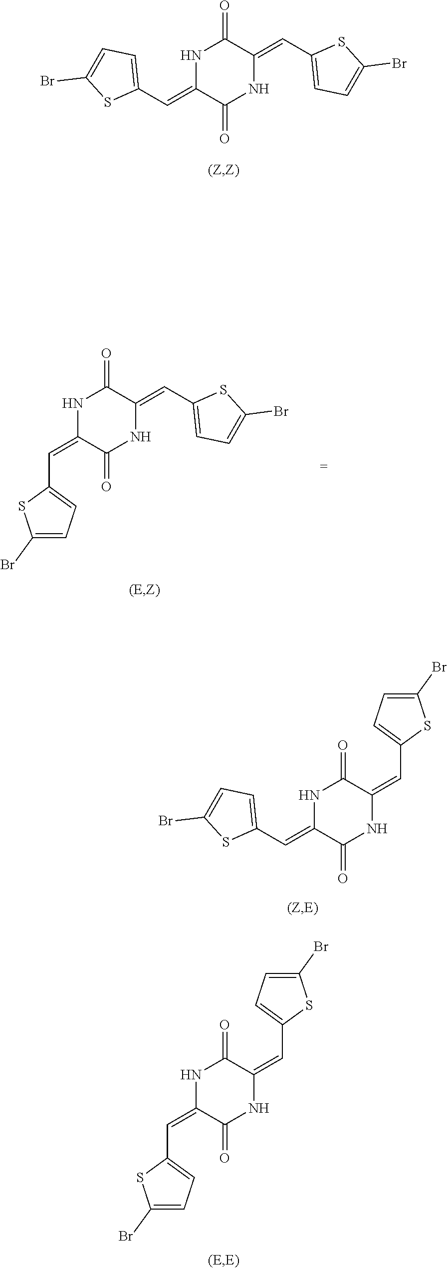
N1C(=CC2=CC=C(Br)S2)C(=O)NC(=CC2=CC=C(Br)S2)C1=O.N1C(=CC2=CC=C(Br)S2)C(=O)NC(=CC2=CC=C(Br)S2)C1=O.N1C(=CC2=CC=C(Br)S2)C(=O)NC(=CC2=CC=C(Br)S2)C1=O.N1C(=CC2=CC=C(Br)S2)C(=O)NC(=CC2=CC=C(Br)S2)C1=O
